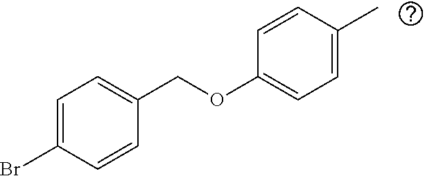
C1=C(Br)C=CC(COC2=CC=C(C)C=C2)=C1
